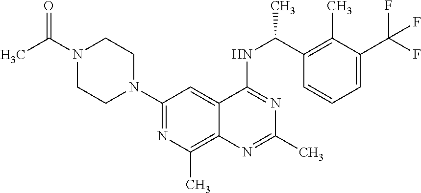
C1(N2CCN(C(C)=O)CC2)=NC(C)=C2C(=C1)C(NC(C)C1=C(C)C(C(F)(F)F)=CC=C1)=NC(C)=N2
